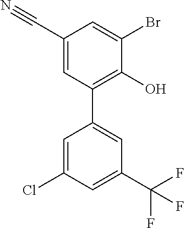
C1=C(C#N)C=C(Br)C(O)=C1C1=CC(C(F)(F)F)=CC(Cl)=C1
